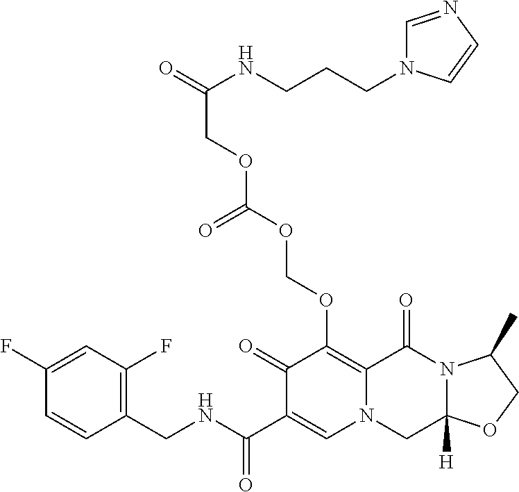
C1(CNC(C2=CN3C(=C(OCOC(OCC(=O)NCCCN4C=NC=C4)=O)C2=O)C(=O)N2C([H])(C3)OCC2C)=O)=C(F)C=C(F)C=C1
